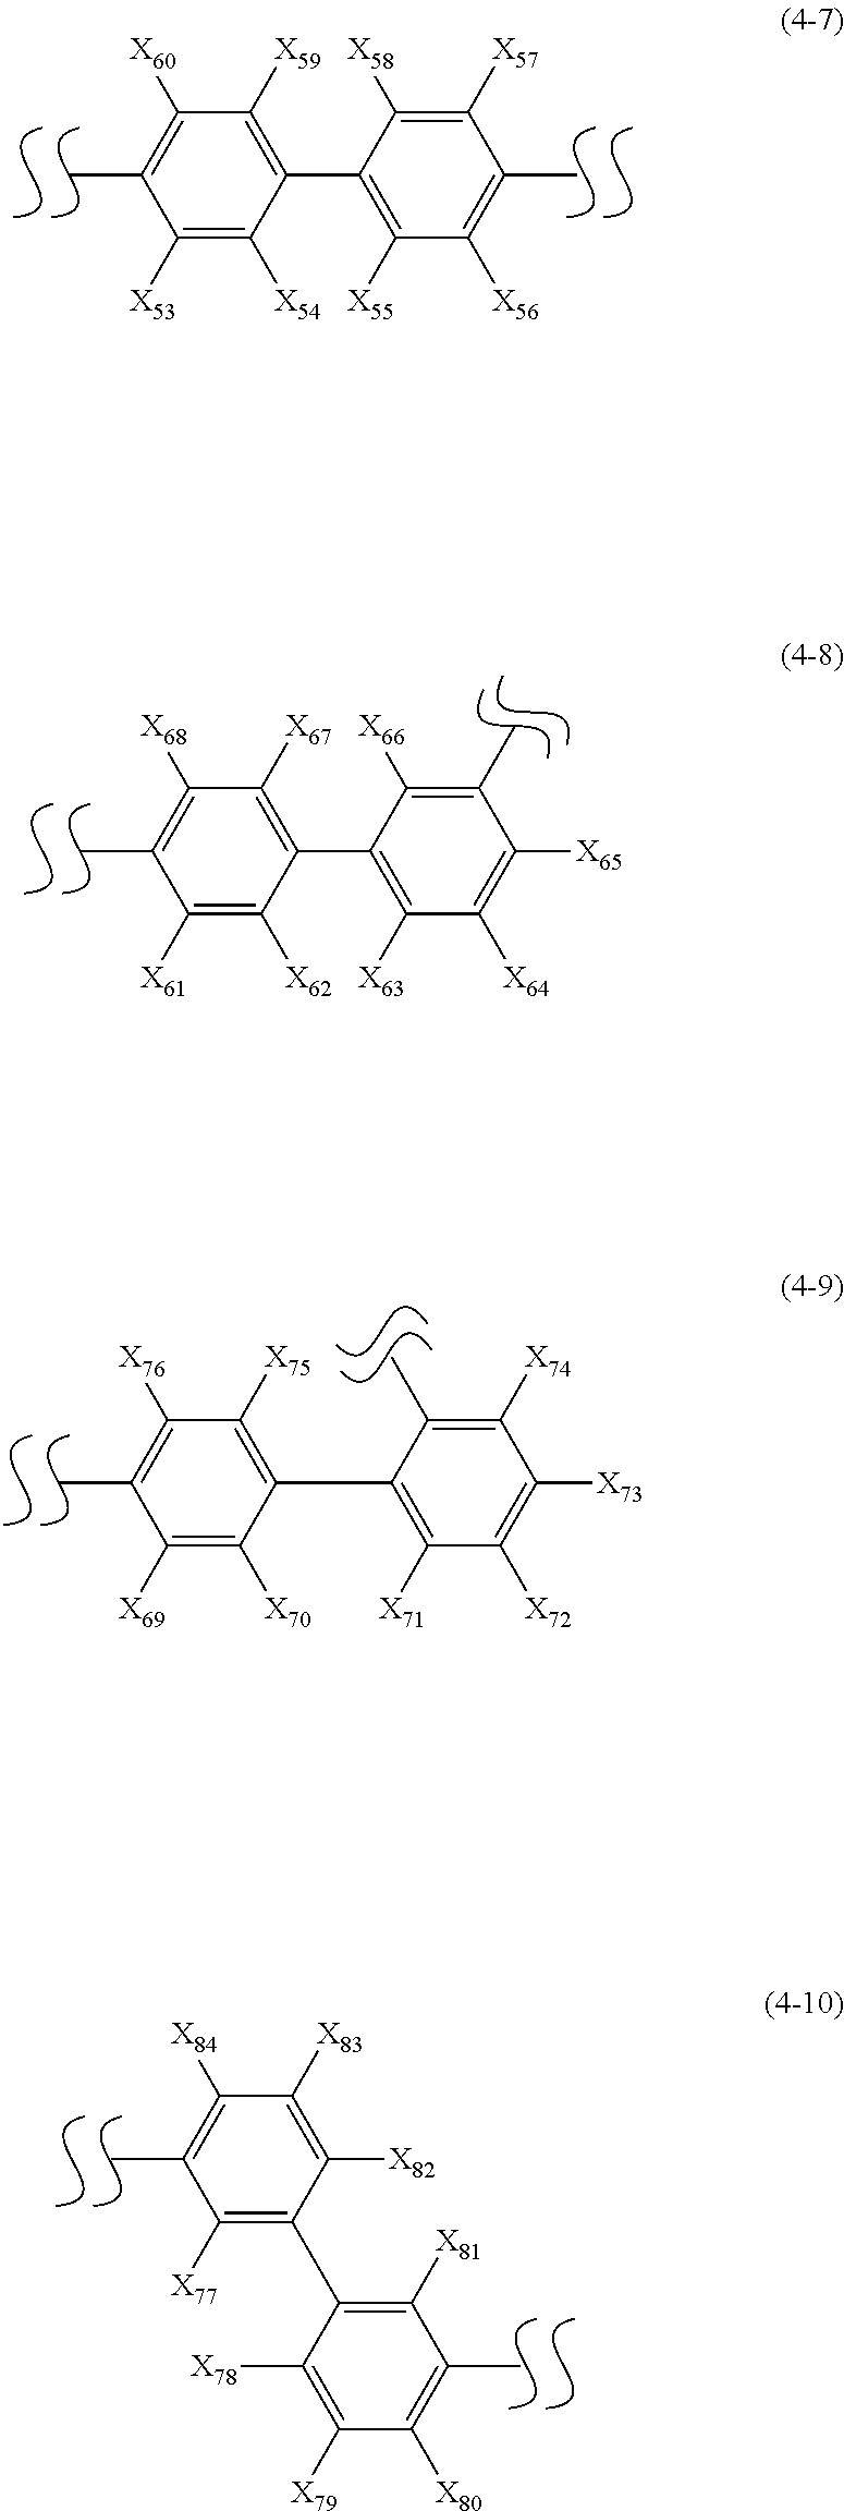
C1([X53])=C([X54])C(C2=C([X55])C([X56])=C(C)C([X57])=C2[X58])=C([X59])C([X60])=C1C.C1([X69])=C([X70])C(C2=C([X71])C([X72])=C([X73])C([X74])=C2C)=C([X75])C([X76])=C1C.C1([X77])=C(C2=C([X81])C(C)=C([X80])C([X79])=C2[X78])C([X82])=C([X83])C([X84])=C1C.C1([X61])=C([X62])C(C2=C([X63])C([X64])=C([X65])C(C)=C2[X66])=C([X67])C([X68])=C1C
